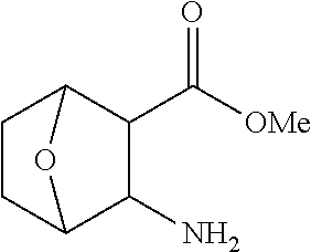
C1(C([OMe])=O)C2CCC(C1N)O2
